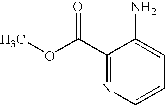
C1(N)=CC=CN=C1C(OC)=O
